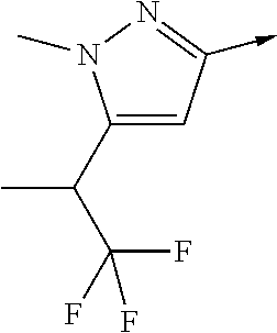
C1(C(C)C(F)(F)F)=CC(->C)=NN1C
